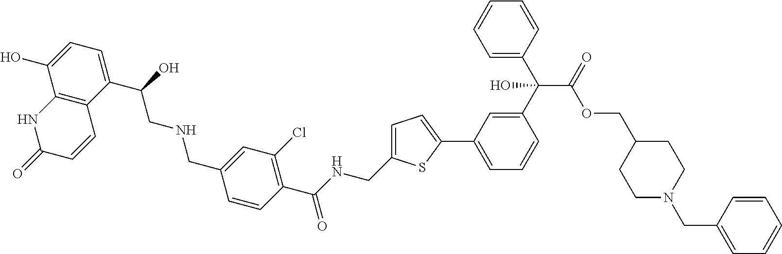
C1(C(O)CNCC2=CC(Cl)=C(C(NCC3=CC=C(C4=CC=CC(C(C(OCC5CCN(CC6=CC=CC=C6)CC5)=O)(C5=CC=CC=C5)O)=C4)S3)=O)C=C2)=CC=C(O)C2=C1C=CC(=O)N2
